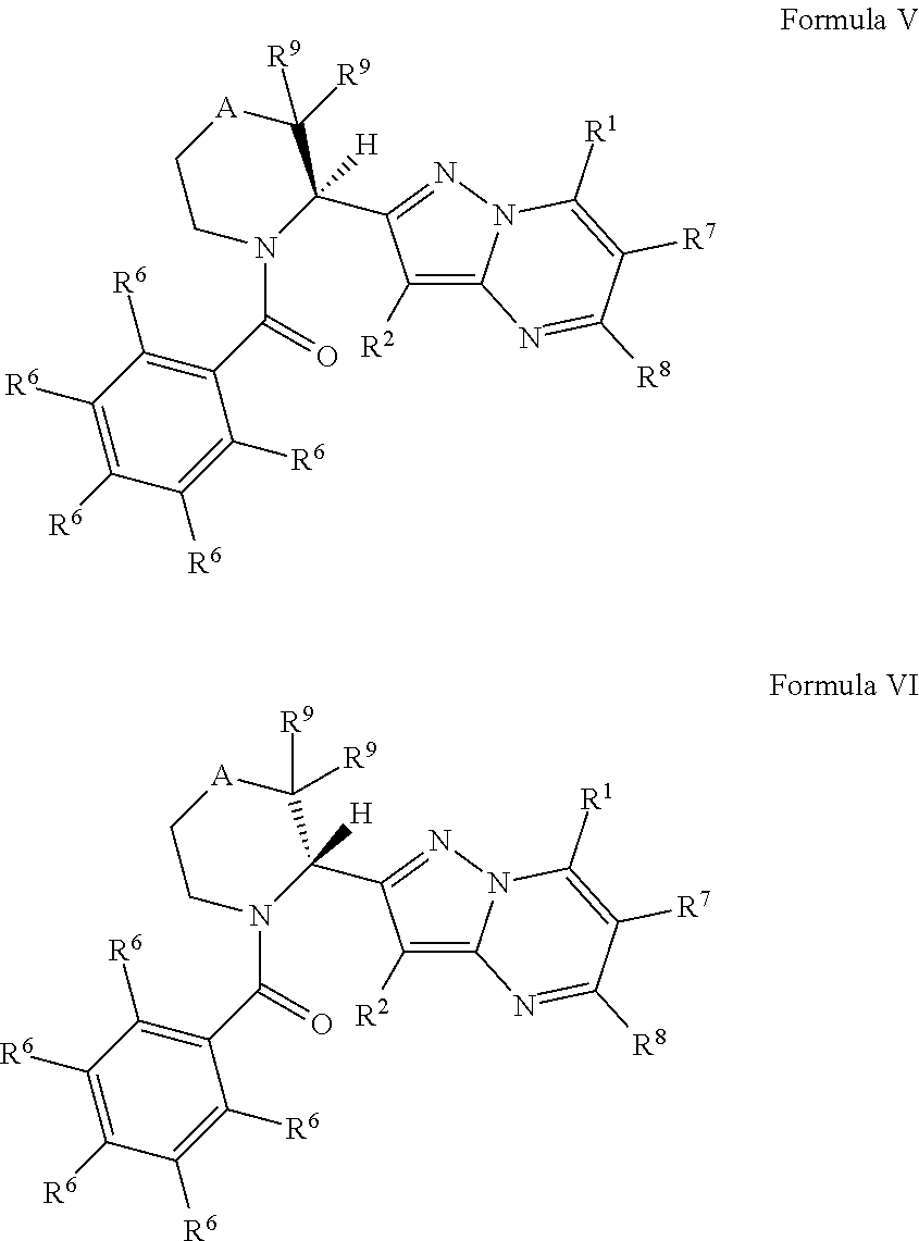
C1([R6])=C(C(=O)N2C(C3=NN4C(=C3[R2])N=C([R8])C([R7])=C4[R1])([H])C([R9])([R9])[A]CC2)C([R6])=C([R6])C([R6])=C1[R6].C1([R6])=C(C(=O)N2C(C3=NN4C(=C3[R2])N=C([R8])C([R7])=C4[R1])([H])C([R9])([R9])[A]CC2)C([R6])=C([R6])C([R6])=C1[R6]
